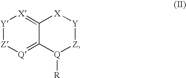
C12=[Q][Z][Y][X]=C1[X][Y][Z][Q]2[R]
